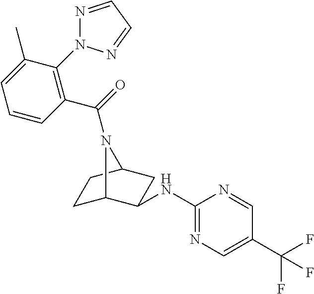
C1(C(=O)N2C3CCC2CC3NC2=NC=C(C(F)(F)F)C=N2)=C(N2N=CC=N2)C(C)=CC=C1
